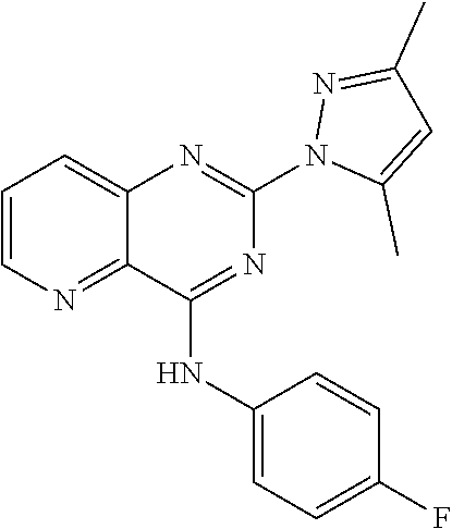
C1=CN=C2C(=C1)N=C(N1C(C)=CC(C)=N1)N=C2NC1=CC=C(F)C=C1
